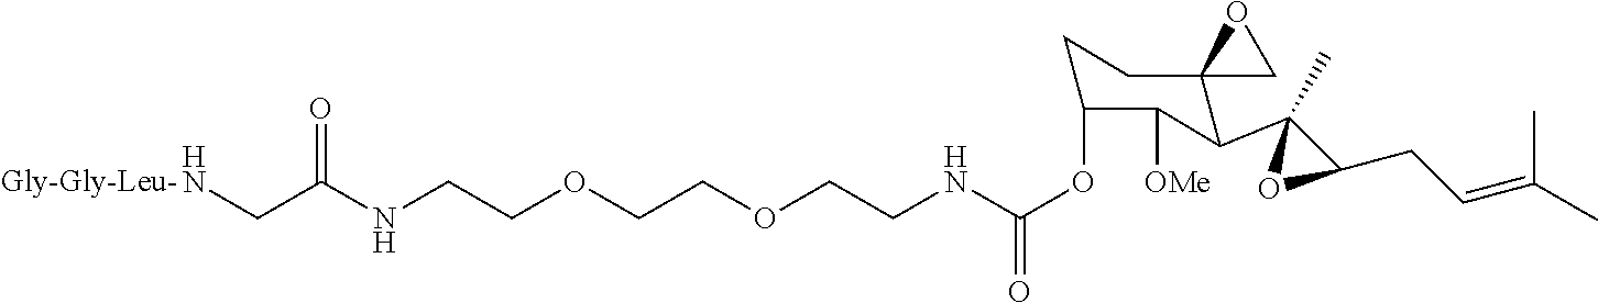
N(CCOCCOCCNC(OC1CCC2(C(C3(C)OC3CC=C(C)C)C1[OMe])CO2)=O)C(CN)=O.[Gly-Gly-Leu-]
